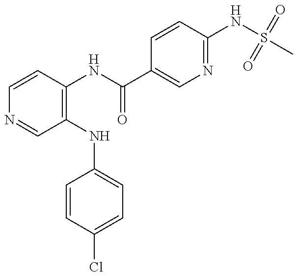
C1=CC(NC(=O)C2=CN=C(NS(C)(=O)=O)C=C2)=C(NC2=CC=C(Cl)C=C2)C=N1
